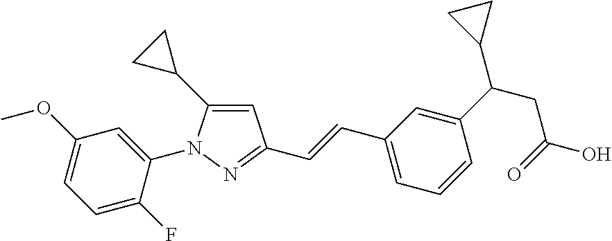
C1=C(C2CC2)N(C2=CC(OC)=CC=C2F)N=C1C=CC1=CC=CC(C(CC(O)=O)C2CC2)=C1
